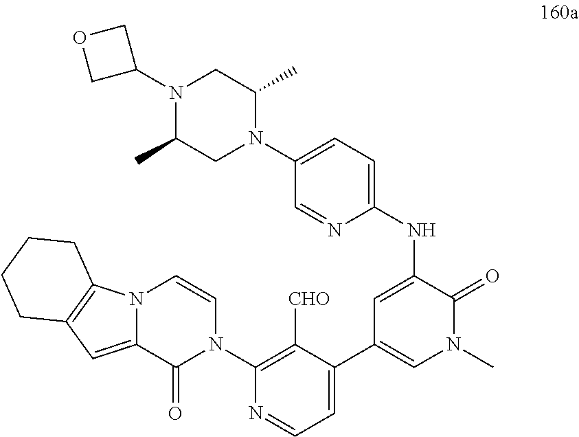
C1(N2C=CN3C(=CC4=C3CCCC4)C2=O)=C([CHO])C(C2=CN(C)C(=O)C(NC3=CC=C(N4C(C)CN(C5COC5)C(C)C4)C=N3)=C2)=CC=N1
